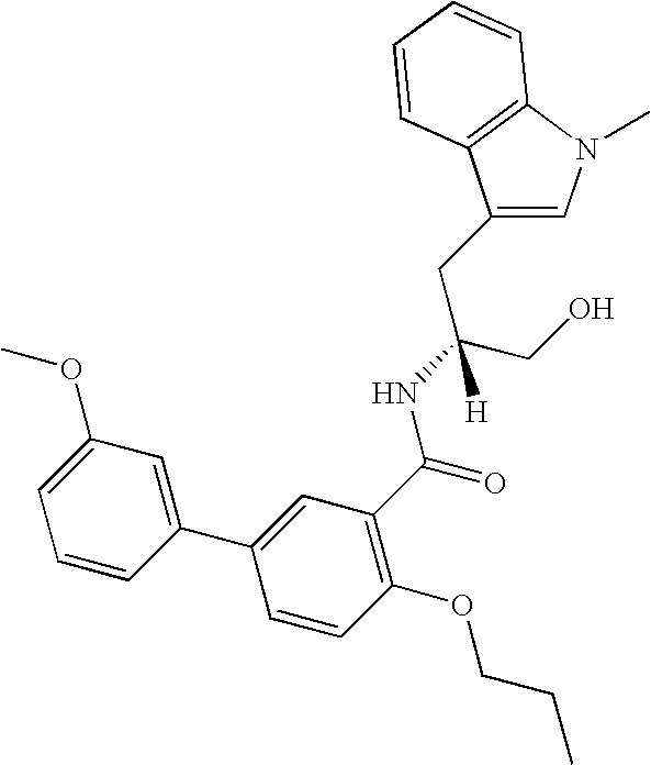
C1(CC(CO)(NC(=O)C2=C(OCCC)C=CC(C3=CC(OC)=CC=C3)=C2)[H])=CN(C)C2=C1C=CC=C2
